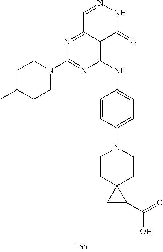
C1=NNC(=O)C2=C(NC3=CC=C(N4CCC5(CC4)CC5C(O)=O)C=C3)N=C(N3CCC(C)CC3)N=C12
